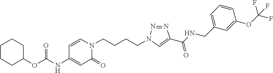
O(C(NC1=CC(=O)N(CCCCN2N=NC(C(NCC3=CC=CC(OC(F)(F)F)=C3)=O)=C2)C=C1)=O)C1CCCCC1
